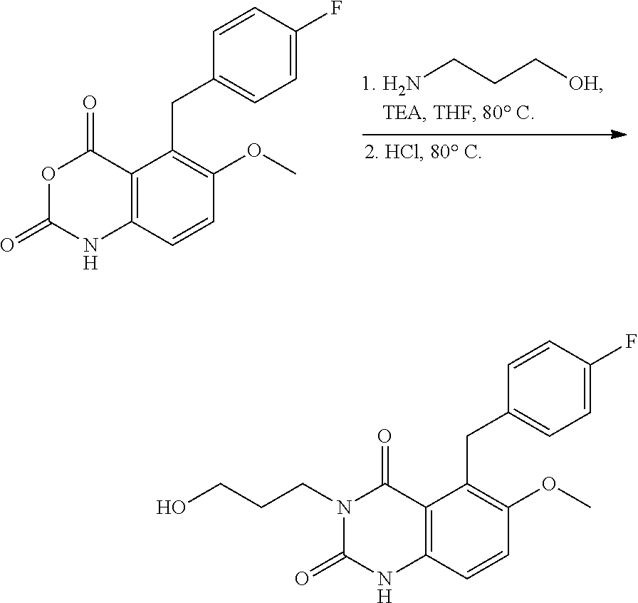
NCCC[OH].C12=C(C=CC(OC)=C1CC1=CC=C(F)C=C1)NC(=O)OC2=O.C12=C(C=CC(OC)=C1CC1=CC=C(F)C=C1)NC(=O)N(CCCO)C2=O
